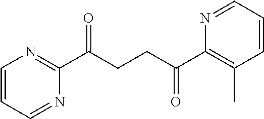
C1(C(CCC(C2=C(C)C=CC=N2)=O)=O)=NC=CC=N1
